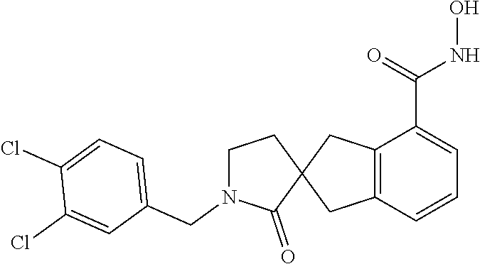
C12=C(C=CC=C1C(=O)NO)CC1(C2)CCN(CC2=CC=C(Cl)C(Cl)=C2)C1=O
